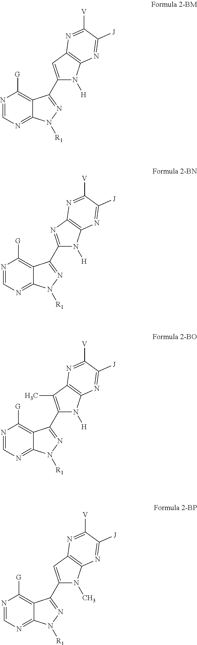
N1=CN=C2C(=C1[G])C(C1=CC3=C(N1[H])N=C([J])C([V])=N3)=NN2[R1].N1=CN=C2C(=C1[G])C(C1=NC3=C(N1[H])N=C([J])C([V])=N3)=NN2[R1].N1=CN=C2C(=C1[G])C(C1=C(C)C3=C(N1[H])N=C([J])C([V])=N3)=NN2[R1].N1=CN=C2C(=C1[G])C(C1=CC3=C(N1C)N=C([J])C([V])=N3)=NN2[R1]
